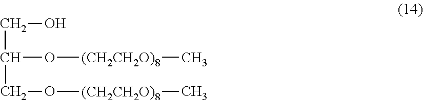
C(C(O[(CH2CH2O)8]C)CO[(CH2CH2O)8]C)O
